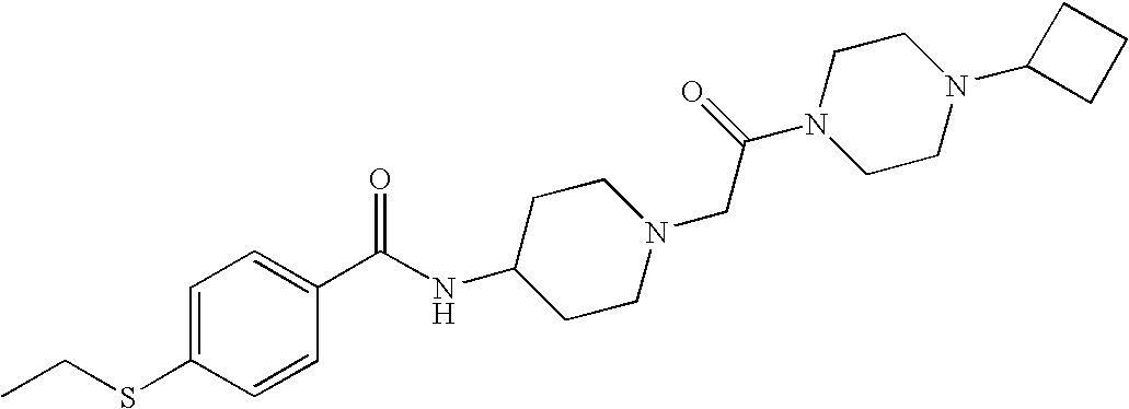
S(C1=CC=C(C(NC2CCN(CC(N3CCN(C4CCC4)CC3)=O)CC2)=O)C=C1)CC
